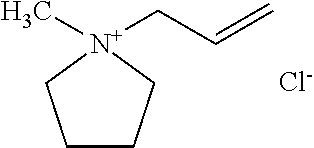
C1CC[N+](CC=C)(C)C1.[Cl-]
